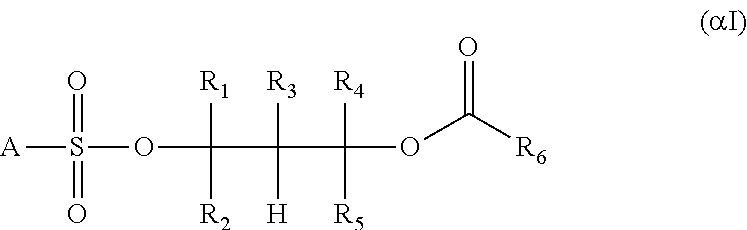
[A]S(OC([R1])([R2])C([R3])([H])C([R4])([R5])OC(=O)[R6])(=O)=O
